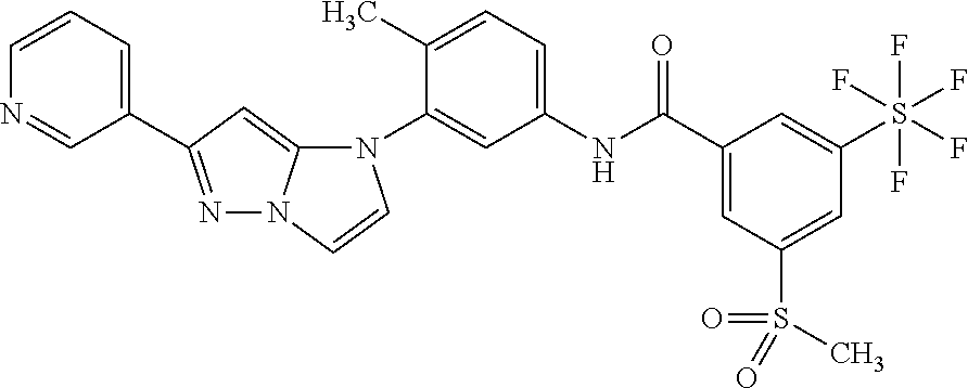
N1=C(C2=CC=CN=C2)C=C2N1C=CN2C1=CC(NC(C2=CC(S(C)(=O)=O)=CC(S(F)(F)(F)(F)F)=C2)=O)=CC=C1C
